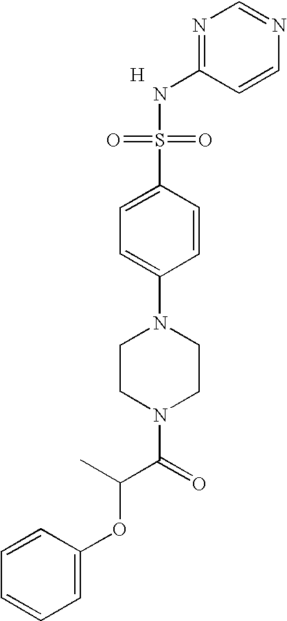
[H].N1=C(NS(=O)(=O)C2=CC=C(N3CCN(C(=O)C(OC4=CC=CC=C4)C)CC3)C=C2)C=CN=C1
